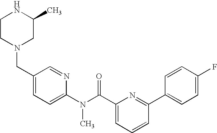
C1CN(CC2=CC=C(N(C(C3=CC=CC(C4=CC=C(F)C=C4)=N3)=O)C)N=C2)CC(C)N1
